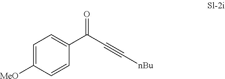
C1=C(C(C#C[nBu])=O)C=CC([MeO])=C1
